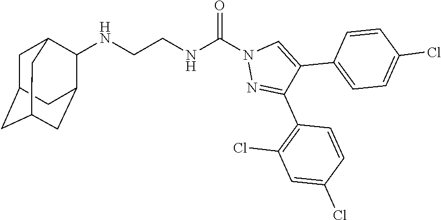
N(CCNC(N1N=C(C2=C(Cl)C=C(Cl)C=C2)C(C2=CC=C(Cl)C=C2)=C1)=O)C1C2CC3CC(CC1C3)C2
